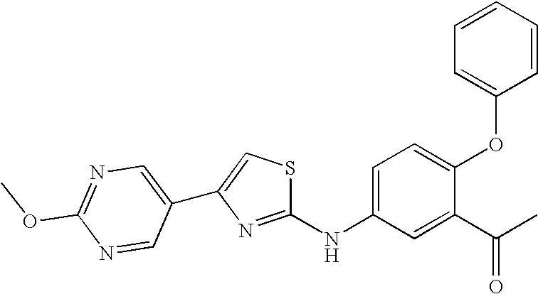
C1(OC)=NC=C(C2=CSC(NC3=CC=C(OC4=CC=CC=C4)C(C(=O)C)=C3)=N2)C=N1
